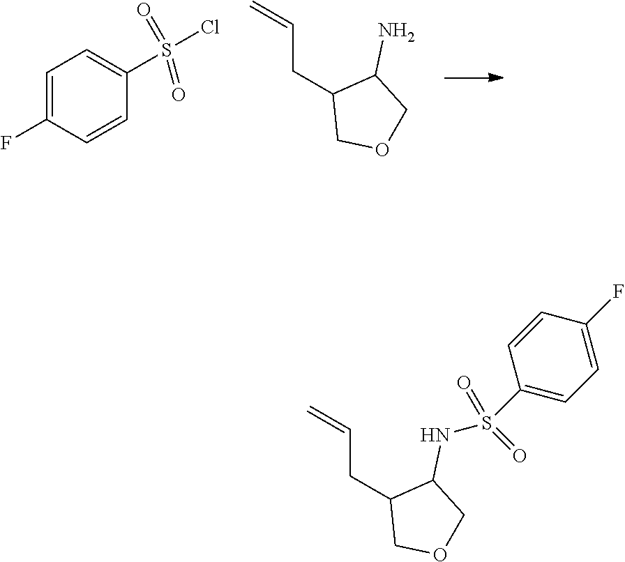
C=CCC1COCC1N.C1=C(F)C=CC(S(Cl)(=O)=O)=C1.C=CCC1COCC1NS(C1=CC=C(F)C=C1)(=O)=O
